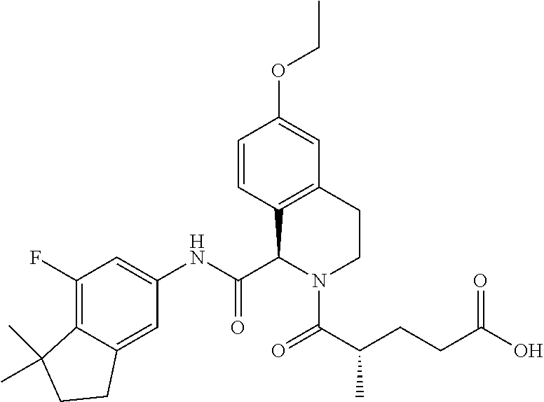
C1=CC2=C(C=C1OCC)CCN(C(C(CCC(O)=O)C)=O)C2C(NC1=CC(F)=C2C(=C1)CCC2(C)C)=O
